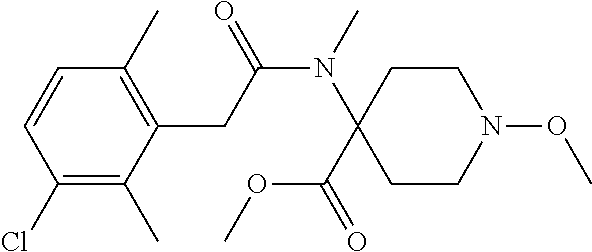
C1(Cl)=C(C)C(CC(N(C)C2(C(=O)OC)CCN(OC)CC2)=O)=C(C)C=C1
